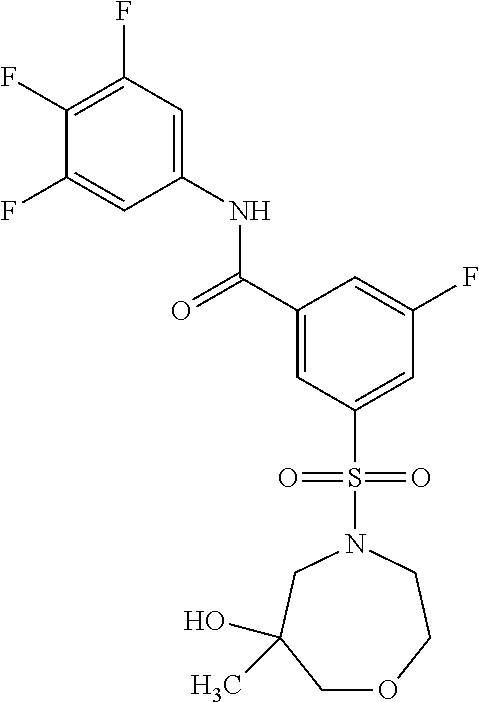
C1(F)=C(F)C=C(NC(C2=CC(S(N3CC(O)(C)COCC3)(=O)=O)=CC(F)=C2)=O)C=C1F
